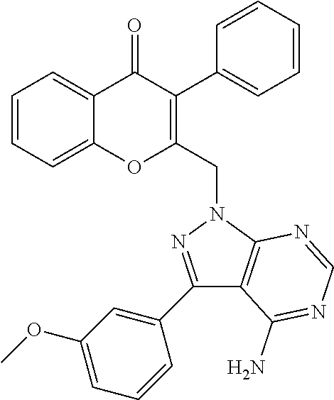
C1=CC=C2C(=C1)OC(CN1C3=C(C(N)=NC=N3)C(C3=CC(OC)=CC=C3)=N1)=C(C1=CC=CC=C1)C2=O
